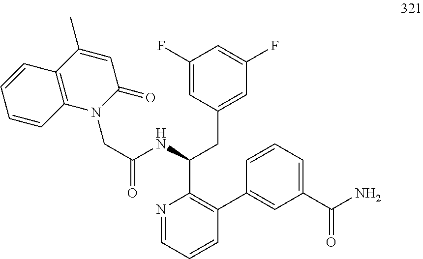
C(C(NC(CC1=CC(F)=CC(F)=C1)C1=C(C2=CC(C(N)=O)=CC=C2)C=CC=N1)=O)N1C(=O)C=C(C)C2=C1C=CC=C2
